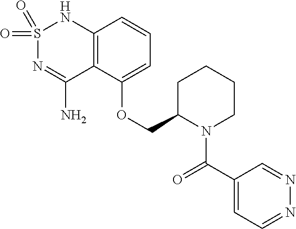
C12=C(C(OCC3N(C(C4=CC=NN=C4)=O)CCCC3)=CC=C1)C(N)=NS(=O)(=O)N2
